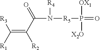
[R3]C([R1])=C(C(N([R5]P(=O)([OX1])[X2O])[R4])=O)[R2]
